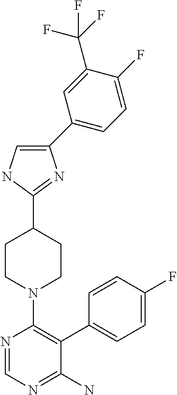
C1(C2=CC=C(F)C(C(F)(F)F)=C2)=CNC(C2CCN(C3=C(C4=CC=C(F)C=C4)C(N)=NC=N3)CC2)=N1
